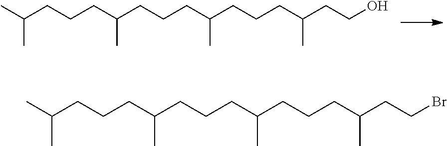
CC(CCCC(CCCC(CCCC(CCO)C)C)C)C.CC(CCCC(CCCC(CCCC(CCBr)C)C)C)C
